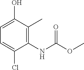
C1=C(Cl)C(NC(=O)OC)=C(C)C(O)=C1
